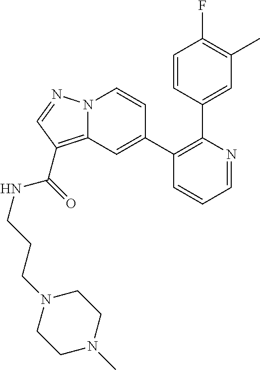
C1=NC(C2=CC(C)=C(F)C=C2)=C(C2=CC3=C(C(=O)NCCCN4CCN(C)CC4)C=NN3C=C2)C=C1
